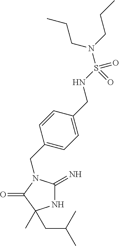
N1C(=N)N(CC2=CC=C(CNS(N(CCC)CCC)(=O)=O)C=C2)C(=O)C1(C)CC(C)C
